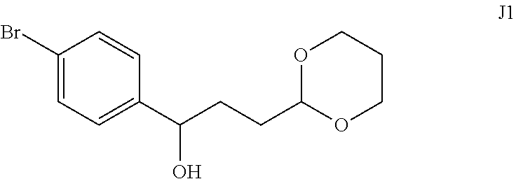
BrC1=CC=C(C(CCC2OCCCO2)O)C=C1
